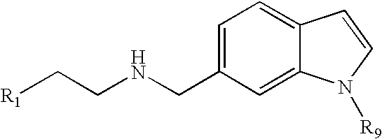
C1=C2C(=CC=C1CNCC[R1])C=CN2[R9]
